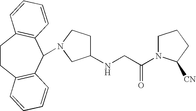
C1CC2=C(C(N3CCC(NCC(N4CCCC4[CN])=O)C3)C3=C1C=CC=C3)C=CC=C2
